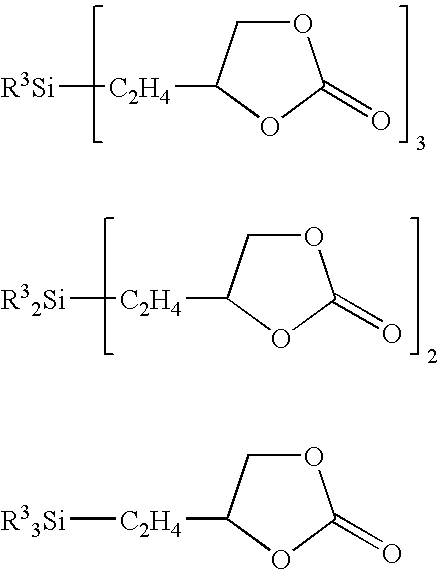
[R32Si][C2H4]C1COC(=O)O1.[R3Si][C2H4]C1COC(=O)O1.[R33Si][C2H4]C1COC(=O)O1
